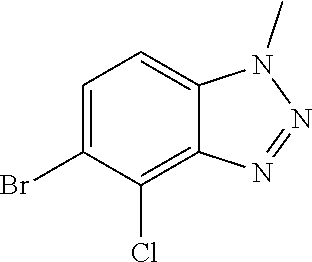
C1=C(Br)C(Cl)=C2C(=C1)N(C)N=N2
